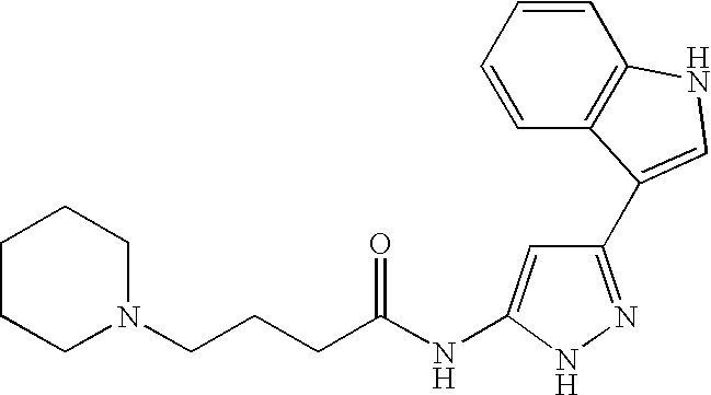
C1CCN(CCCC(NC2=CC(C3=CNC4=C3C=CC=C4)=NN2)=O)CC1
